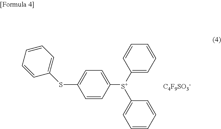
C1=CC([S+](C2=CC=CC=C2)C2=CC=C(SC3=CC=CC=C3)C=C2)=CC=C1.[C4F9SO3-]
